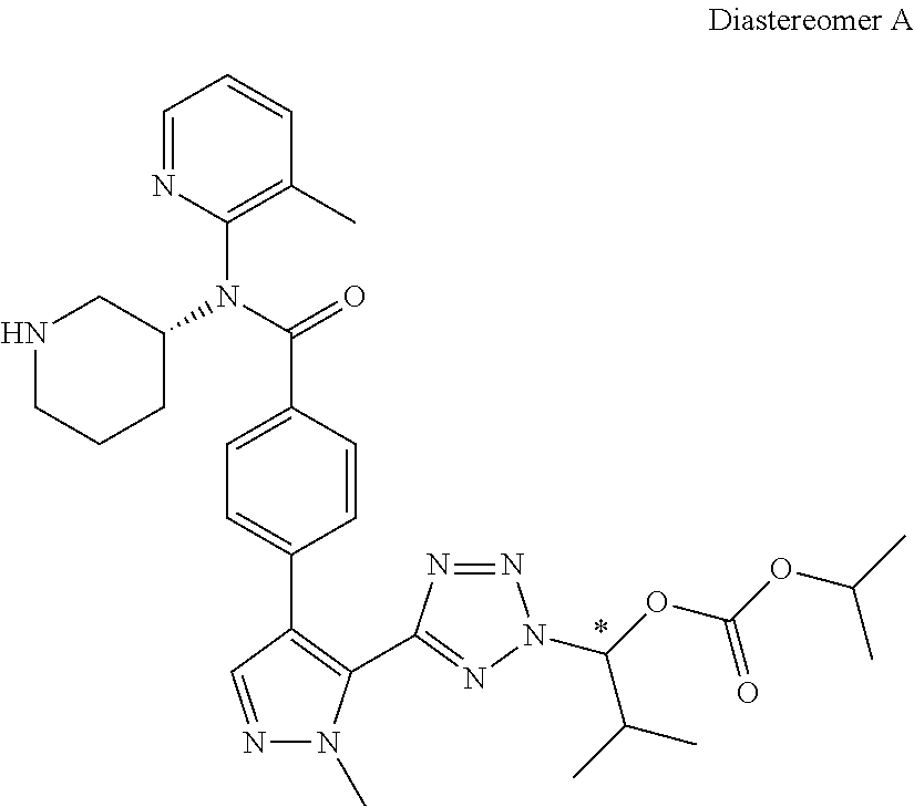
C1=NC(N(C(=O)C2=CC=C(C3=C(C4=NN(C(OC(OC(C)C)=O)C(C)C)N=N4)N(C)N=C3)C=C2)C2CCCNC2)=C(C)C=C1
